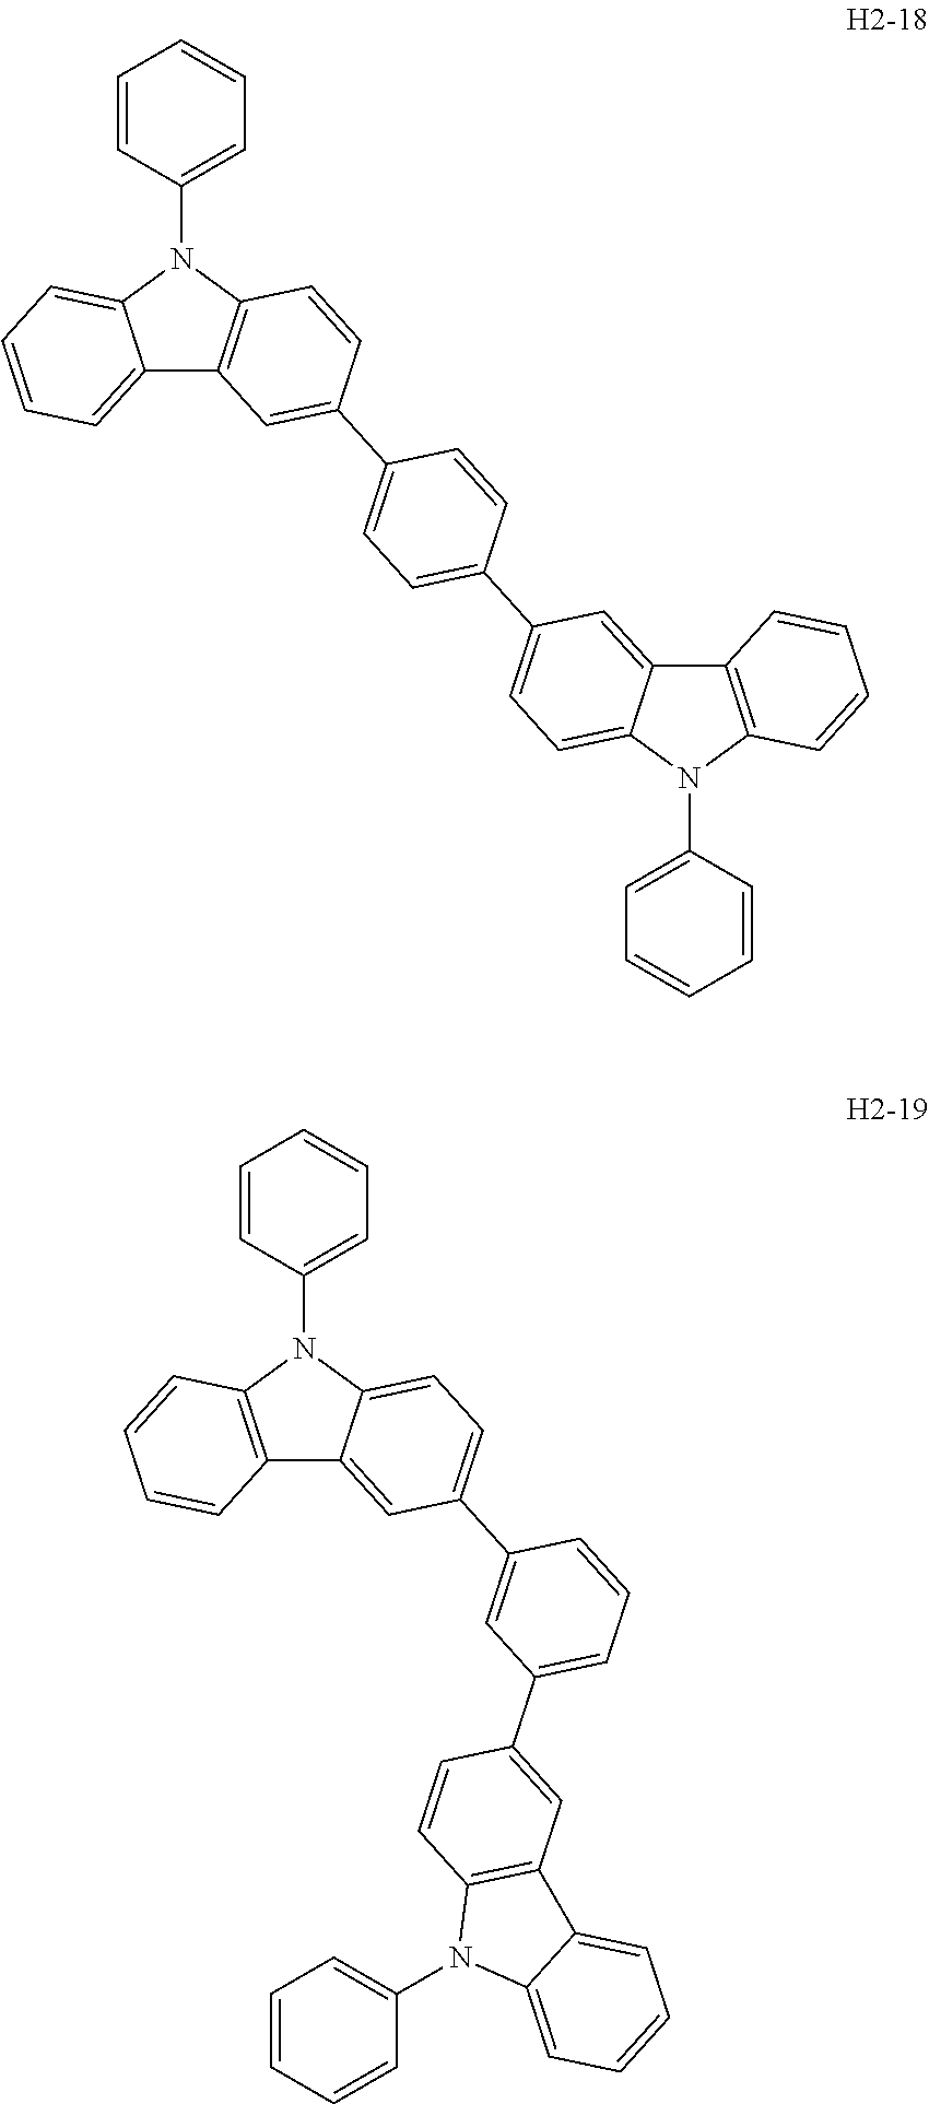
C1=CC=CC=C1N1C2=CC=CC=C2C2=C1C=CC(C1=CC=C(C3=CC=C4N(C5=CC=CC=C5)C5=C(C4=C3)C=CC=C5)C=C1)=C2.C1=CC=CC=C1N1C2=C(C3=CC(C4=CC(C5=CC6=C(C=C5)N(C5=CC=CC=C5)C5=CC=CC=C65)=CC=C4)=CC=C13)C=CC=C2
